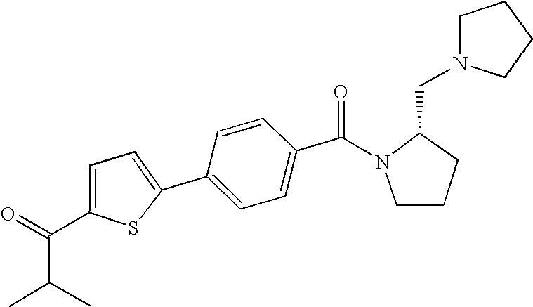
C1=CC(C(N2CCCC2CN2CCCC2)=O)=CC=C1C1=CC=C(C(C(C)C)=O)S1
